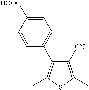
C1([CN])=C(C)SC(C)=C1C1=CC=C([HOOC])C=C1
